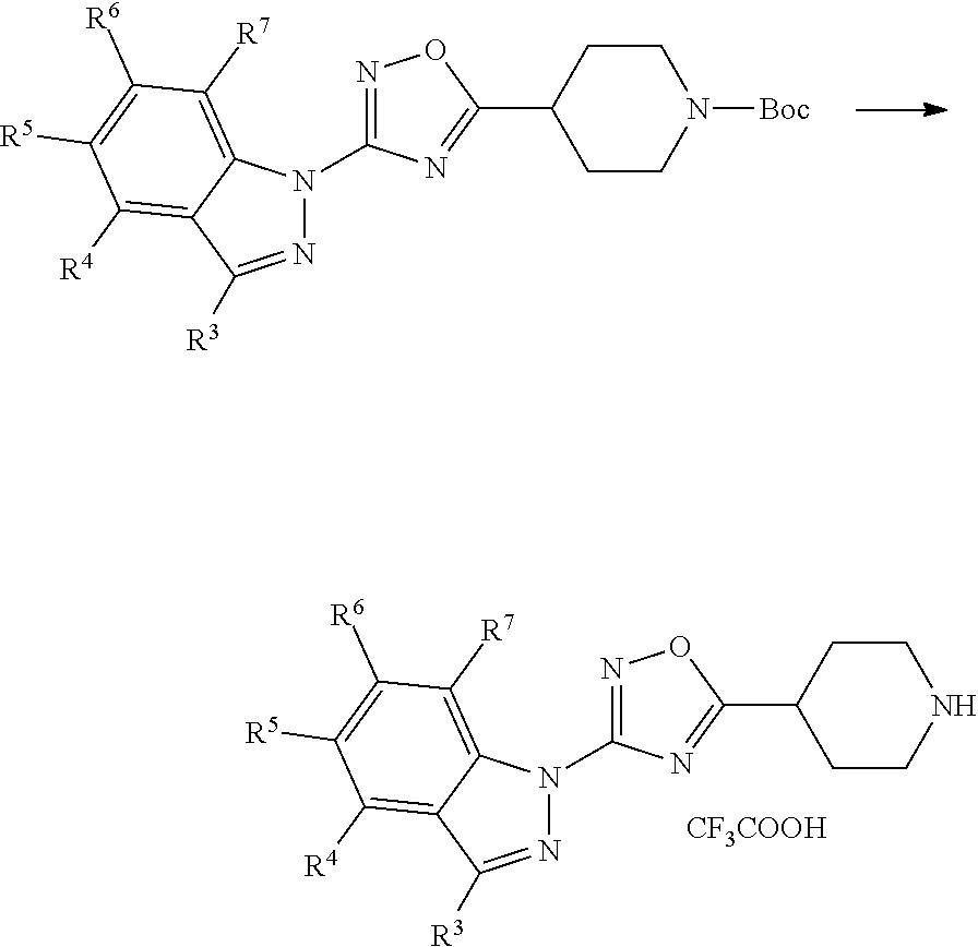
N1=C(N2N=C([R3])C3=C([R4])C([R5])=C([R6])C([R7])=C23)N=C(C2CCN([Boc])CC2)O1.[CF3COOH].N1=C(N2N=C([R3])C3=C([R4])C([R5])=C([R6])C([R7])=C23)N=C(C2CCNCC2)O1
